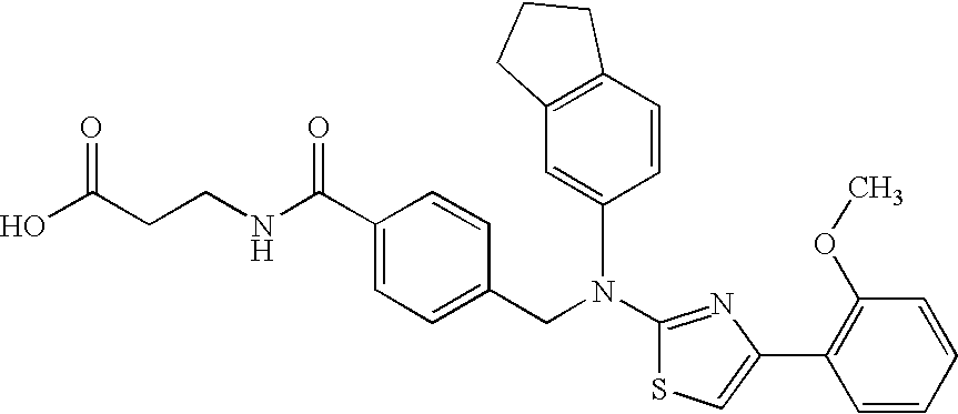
N(C1=NC(C2=C(OC)C=CC=C2)=CS1)(CC1=CC=C(C(NCCC(O)=O)=O)C=C1)C1=CC2=C(C=C1)CCC2
